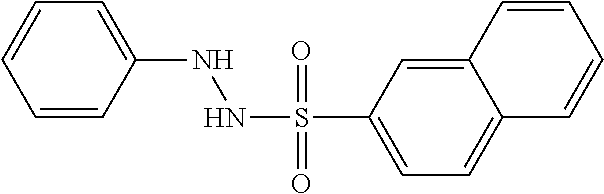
C1=CC(NNS(=O)(=O)C2=CC=C3C(=C2)C=CC=C3)=CC=C1
